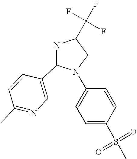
N1=C(C2=CN=C(C)C=C2)N(C2=CC=C(S(C)(=O)=O)C=C2)CC1C(F)(F)F
